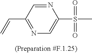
C=CC1=NC=C(S(C)(=O)=O)N=C1
